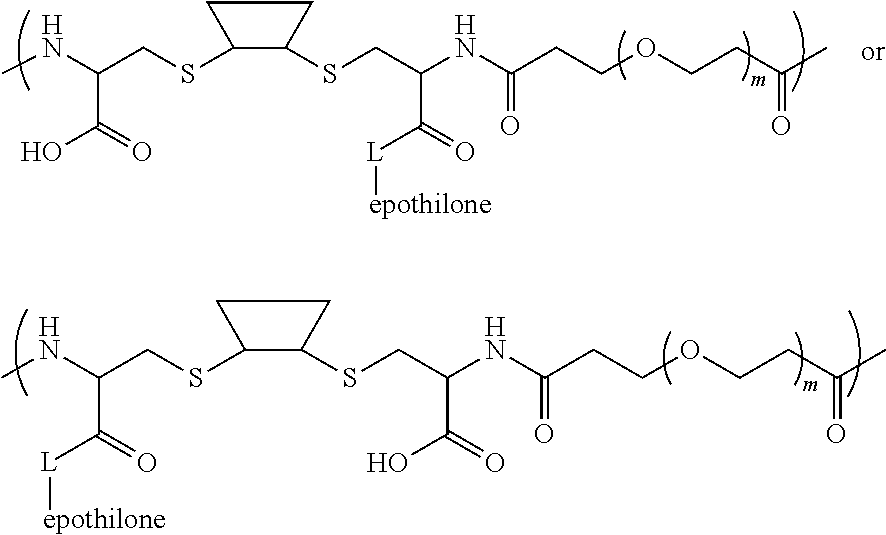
CNC(CSC1C(SCC(NC(CCOCCC(C)=O)=O)C(O)=O)CC1)C([L][epothilone])=O.CNC(CSC1C(SCC(NC(CCOCCC(C)=O)=O)C([L][epothilone])=O)CC1)C(O)=O
